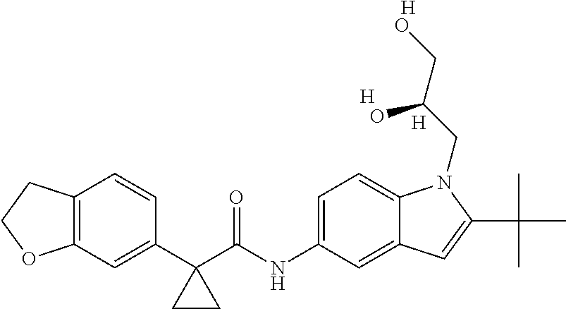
C12=C(C=C(C3(C(NC4=CC=C5C(=C4)C=C(C(C)(C)C)N5CC(CO)O)=O)CC3)C=C1)OCC2.[H].[H].[H]
